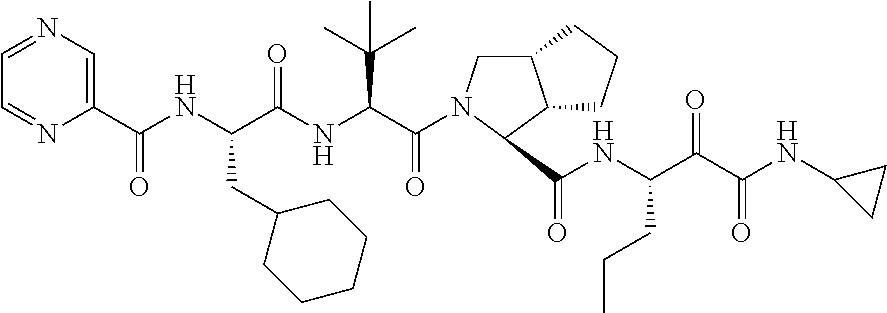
C1=NC=C(C(NC(C(NC(C(=O)N2CC3C(CCC3)C2C(NC(C(C(NC2CC2)=O)=O)CCC)=O)C(C)(C)C)=O)CC2CCCCC2)=O)N=C1
